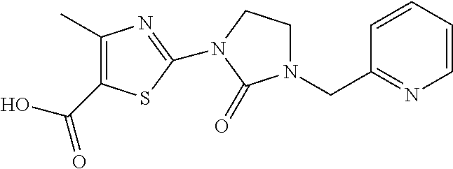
C1(C)=C(C(=O)O)SC(N2CCN(CC3=NC=CC=C3)C2=O)=N1
